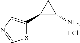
S1C(C2C(N)C2)=CN=C1.Cl
